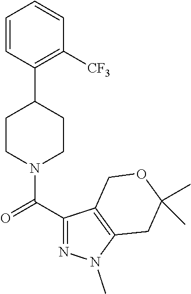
C1=CC(C2CCN(C(C3=NN(C)C4=C3COC(C)(C)C4)=O)CC2)=C([CF3])C=C1
